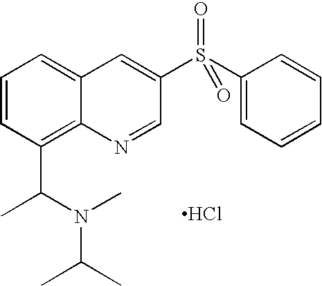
C1=CC(C(C)N(C)C(C)C)=C2C(=C1)C=C(S(C1=CC=CC=C1)(=O)=O)C=N2.Cl
